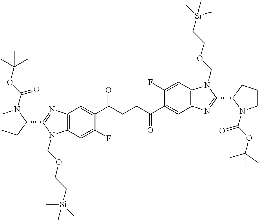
C1(C2=NC3=C(N2COCC[Si](C)(C)C)C=C(F)C(C(CCC(C2=CC4=C(C=C2F)N(COCC[Si](C)(C)C)C(C2N(C(OC(C)(C)C)=O)CCC2)=N4)=O)=O)=C3)N(C(OC(C)(C)C)=O)CCC1
